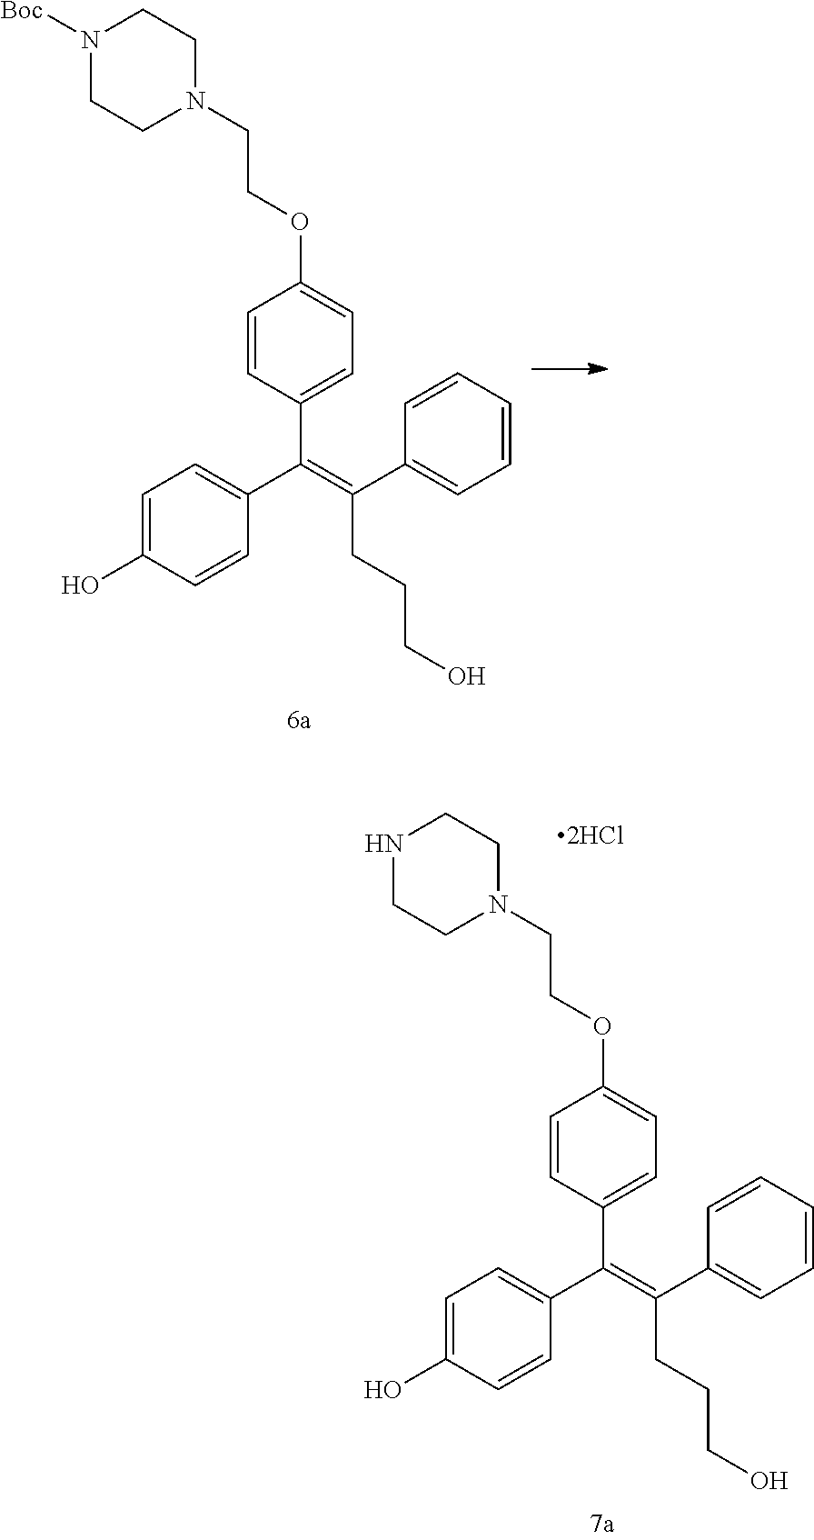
C1=CC(C(C2=CC=C(O)C=C2)=C(C2=CC=CC=C2)CCCO)=CC=C1OCCN1CCN([Boc])CC1.C1=CC(C(C2=CC=C(O)C=C2)=C(C2=CC=CC=C2)CCCO)=CC=C1OCCN1CCNCC1
